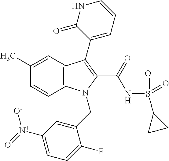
C1(C)=CC2=C(C=C1)N(CC1=CC([N+](=O)[O-])=CC=C1F)C(C(NS(C1CC1)(=O)=O)=O)=C2C1=CC=CNC1=O
